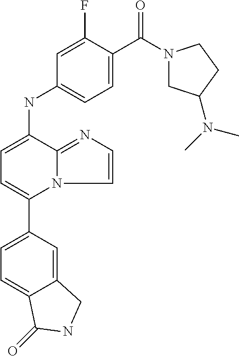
C1(C2=CC=C(NC3=CC=C(C(N4CC(N(C)C)CC4)=O)C(F)=C3)C3=NC=CN23)=CC=C2C(=C1)CNC2=O
